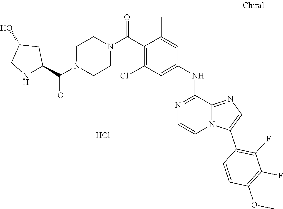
O(C)C1=C(F)C(F)=C(C2=CN=C3N2C=CN=C3NC2=CC(Cl)=C(C(N3CCN(C(C4NCC(O)C4)=O)CC3)=O)C(C)=C2)C=C1.Cl
